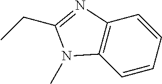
C1=CC=CC2=C1N(C)C(CC)=N2
